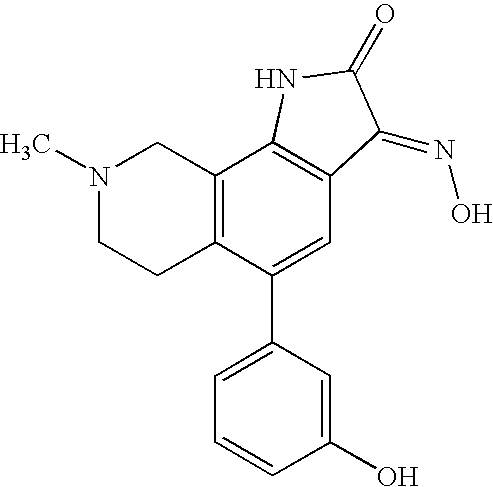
N1(C)CCC2=C(C1)C1=C(C=C2C2=CC=CC(O)=C2)C(=NO)C(=O)N1
